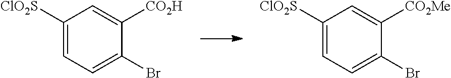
C1([ClO2S])=CC=C(Br)C([CO2H])=C1.C1([ClO2S])=CC=C(Br)C([CO2Me])=C1
